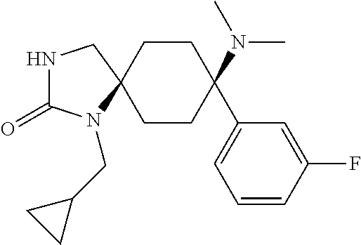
N1C(=O)N(CC2CC2)C2(C1)CCC(N(C)C)(C1=CC=CC(F)=C1)CC2
